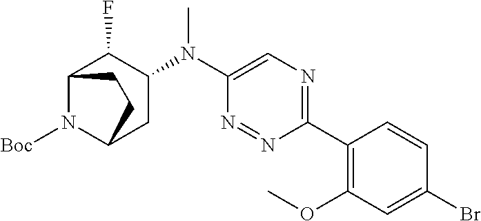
C12N([Boc])C(CC(N(C3=CN=C(C4=C(OC)C=C(Br)C=C4)N=N3)C)C1F)CC2
